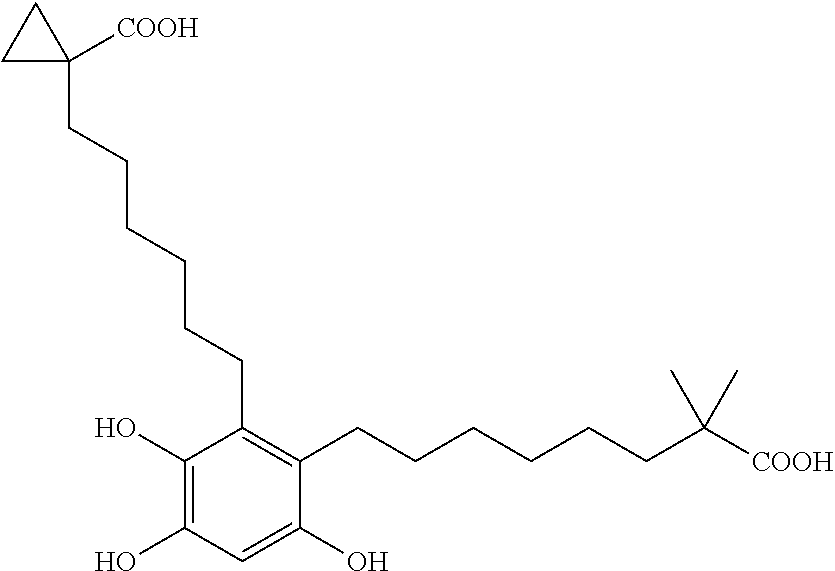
C1(O)=C(O)C(CCCCCCC2([COOH])CC2)=C(CCCCCCC(C)(C)[COOH])C(O)=C1
